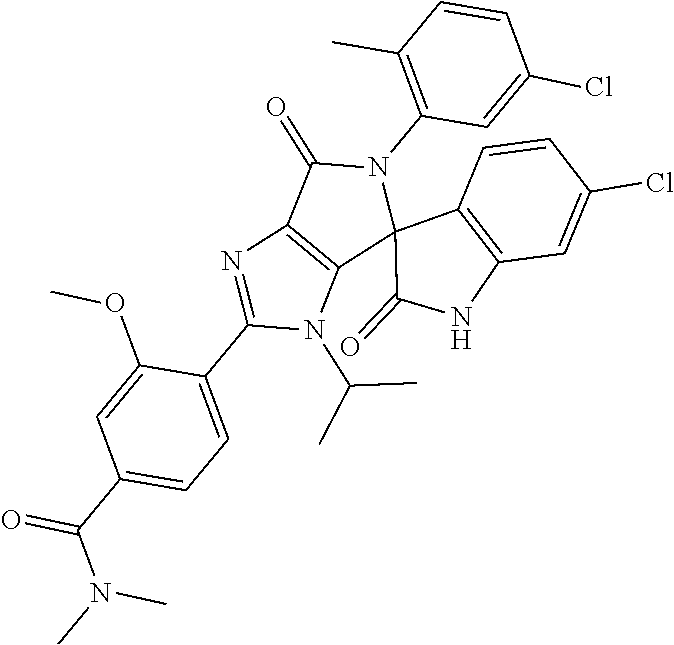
C12=C(C(=O)N(C3=C(C)C=CC(Cl)=C3)C13C(=O)NC1=C3C=CC(Cl)=C1)N=C(C1=CC=C(C(N(C)C)=O)C=C1OC)N2C(C)C
